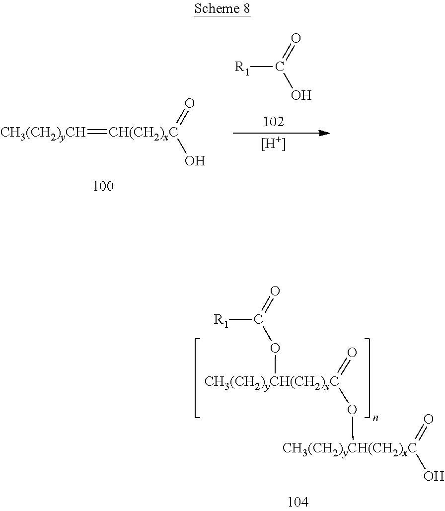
[CH3(CH2)yCH]=[CH(CH2)xC](=O)O.[R1]C(=O)O.[H].[CH3(CH2)yCH(CH2)xC](=O)(O)O[CH3(CH2)yCH(CH2)xC](=O)OC(=O)[R1]
